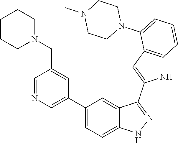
C1(C2=CN=CC(CN3CCCCC3)=C2)=CC=C2C(=C1)C(C1=CC3=C(N1)C=CC=C3N1CCN(C)CC1)=NN2
